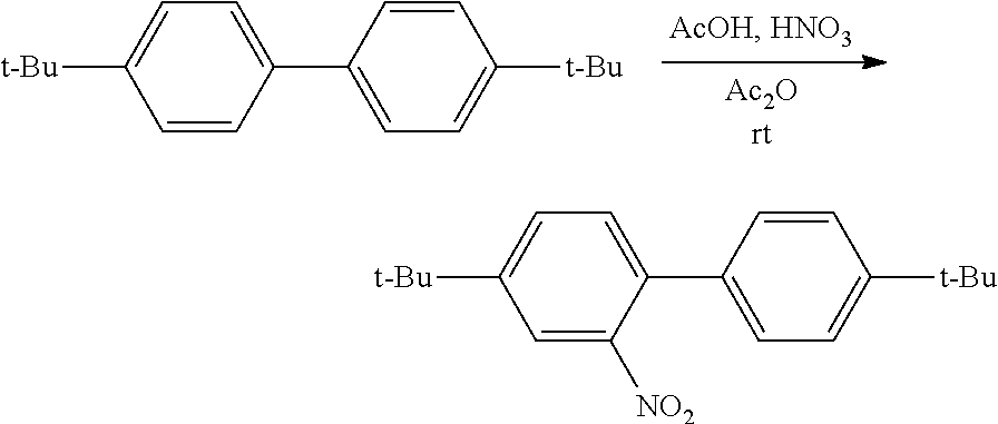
[t-Bu]C1=CC=C(C2=CC=C([t-Bu])C=C2)C=C1.[t-Bu]C1=CC=C(C2=CC=C([t-Bu])C=C2)C([NO2])=C1
